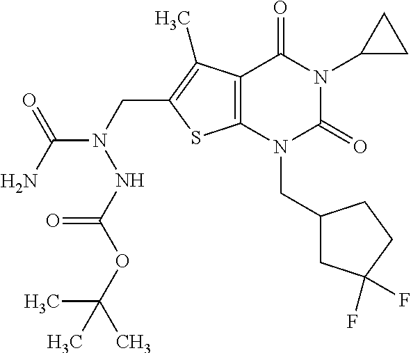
C12=C(N(CC3CC(F)(F)CC3)C(=O)N(C3CC3)C1=O)SC(CN(NC(OC(C)(C)C)=O)C(=O)N)=C2C
